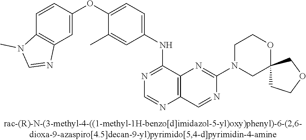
C1=CC(OC2=CC=C(NC3=NC=NC4=C3N=C(N3CC5(OCC3)CCOC5)N=C4)C=C2C)=CC2=C1N(C)C=N2
